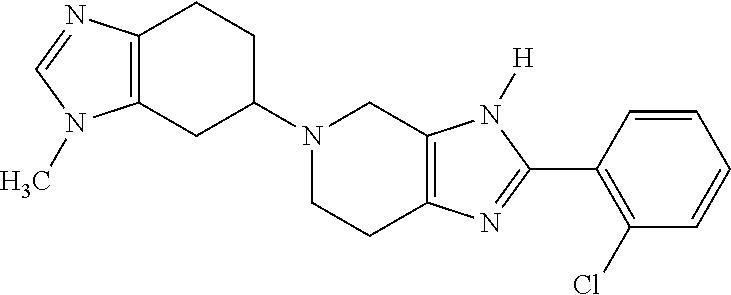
C12=C(CC(N3CCC4=C(C3)N([H])C(C3=C(Cl)C=CC=C3)=N4)CC1)N(C)C=N2
